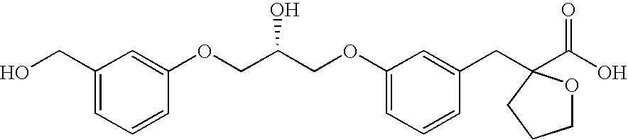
C(COC1=CC=CC(CC2(C(O)=O)OCCC2)=C1)(COC1=CC(CO)=CC=C1)O
